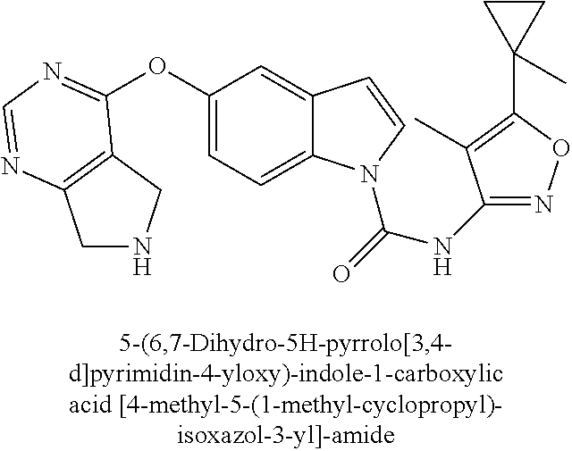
C1NCC2=C1N=CN=C2OC1=CC=C2C(=C1)C=CN2C(=O)NC1=NOC(C2(C)CC2)=C1C
